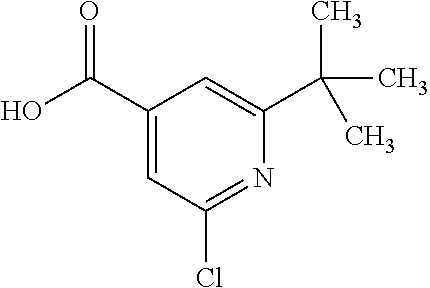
C1(C(O)=O)=CC(Cl)=NC(C(C)(C)C)=C1
